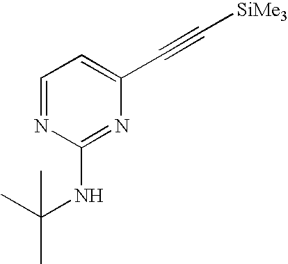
C1=NC(NC(C)(C)C)=NC(C#C[SiMe3])=C1
